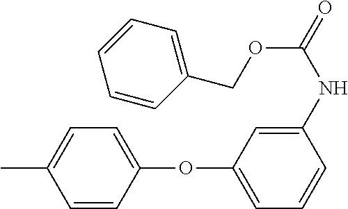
CC1=CC=C(OC2=CC=CC(NC(OCC3=CC=CC=C3)=O)=C2)C=C1
